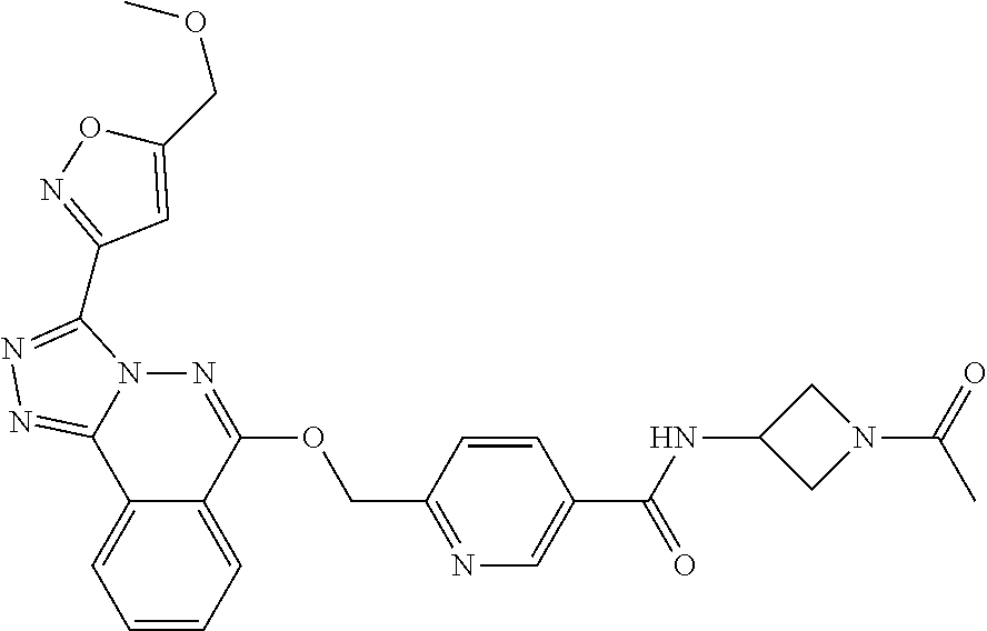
C1=CC=C2C(=C1)C1=NN=C(C3=NOC(COC)=C3)N1N=C2OCC1=NC=C(C(=O)NC2CN(C(=O)C)C2)C=C1
